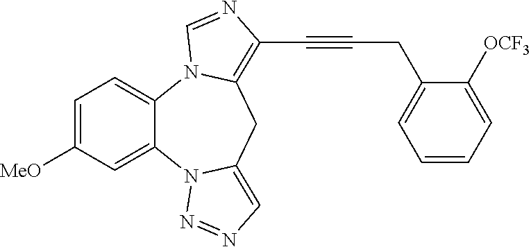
C1=C([MeO])C=C2C(=C1)N1C(=C(C#CCC3=CC=CC=C3[OCF3])N=C1)CC1=CN=NN21
